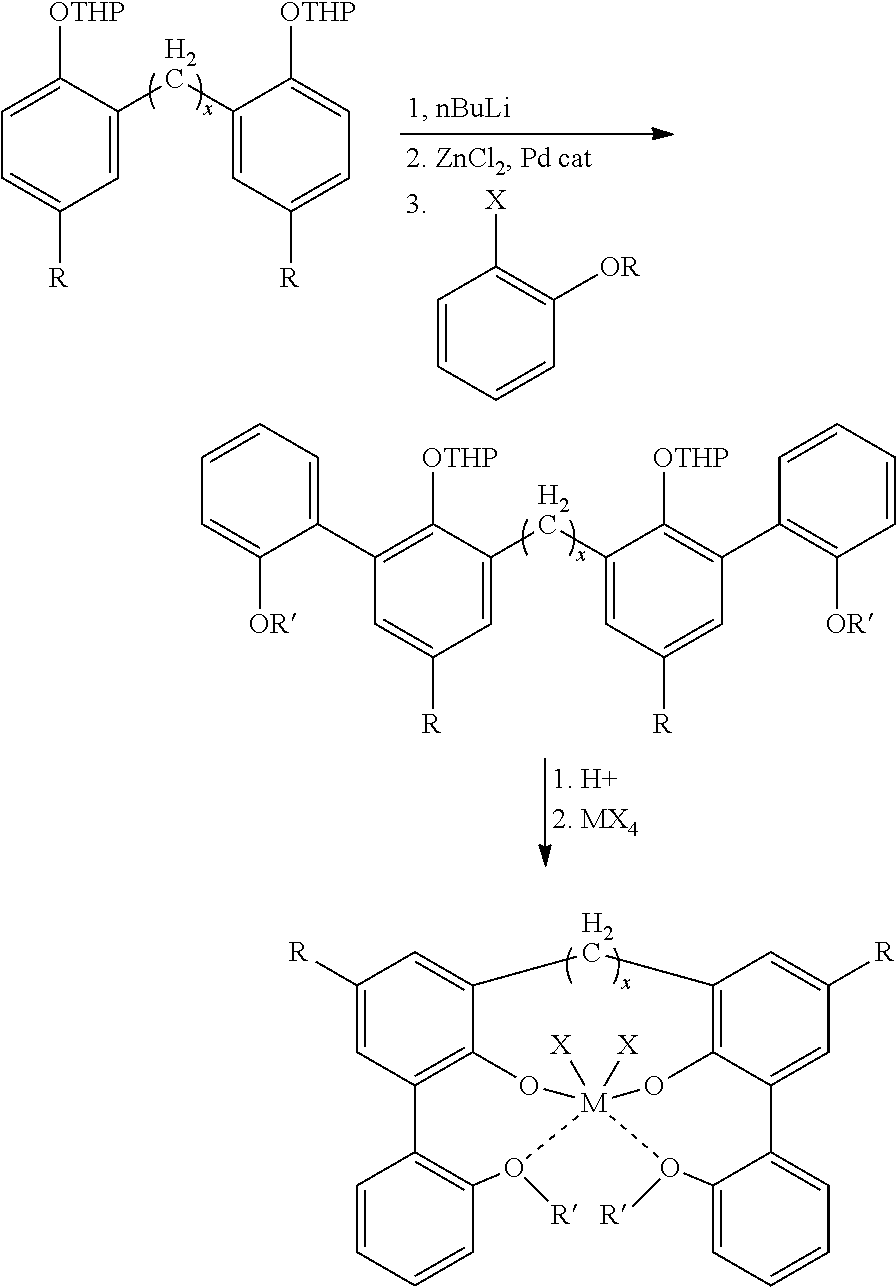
C1=CC=CC([OR])=C1[X].C1=C(CC2=CC([R])=CC=C2[OTHP])C([OTHP])=CC=C1[R].C1=C(CC2=CC([R])=CC(C3=C([OR])C=CC=C3)=C2[OTHP])C([OTHP])=C(C2=CC=CC=C2[OR])C=C1[R].C12=C3C=C([R])C=C1CC1=C4C(=CC([R])=C1)C1=CC=CC=C1O([R])[M]([X])([X])(O([R])C1=C3C=CC=C1)(O2)O4
